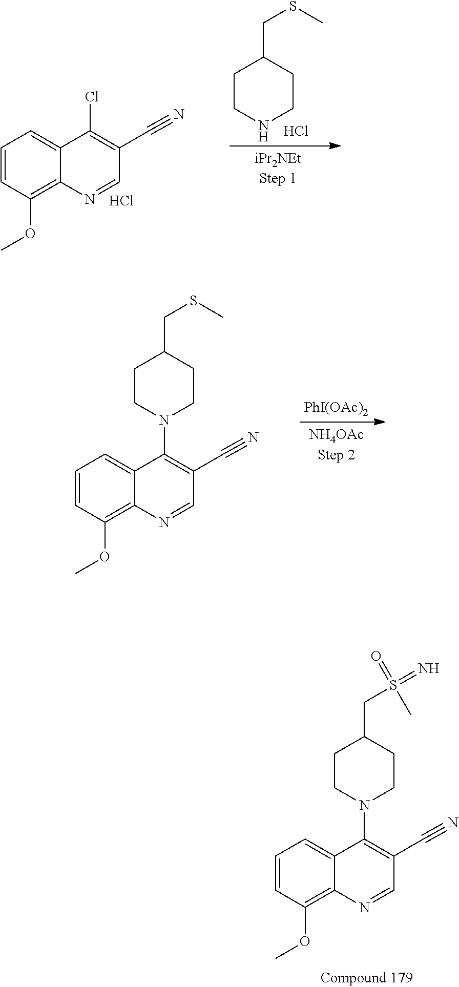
C1CNCCC1CSC.Cl.COC1=C2C(=CC=C1)C(Cl)=C(C#N)C=N2.Cl.COC1=C2C(=CC=C1)C(N1CCC(CSC)CC1)=C(C#N)C=N2.[PhI(OAc)2].COC1=C2C(=CC=C1)C(N1CCC(CS(=N)(=O)C)CC1)=C(C#N)C=N2
